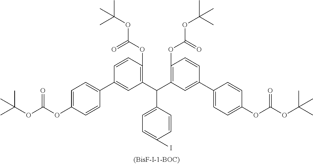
C1(C(C2=C(OC(OC(C)(C)C)=O)C=CC(C3=CC=C(OC(OC(C)(C)C)=O)C=C3)=C2)C2=C(OC(OC(C)(C)C)=O)C=CC(C3=CC=C(OC(OC(C)(C)C)=O)C=C3)=C2)=CC=C(I)C=C1
